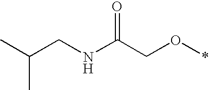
CC(CNC(CO*)=O)C
